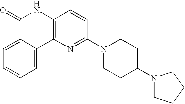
C12=CC=CC=C1C1=C(NC2=O)C=CC(N2CCC(N3CCCC3)CC2)=N1
